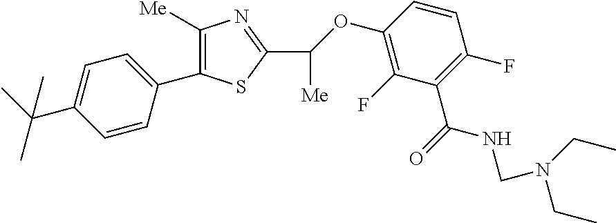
C1([Me])=C(C2=CC=C(C(C)(C)C)C=C2)SC(C(OC2=C(F)C(C(=O)NCN(CC)CC)=C(F)C=C2)[Me])=N1
